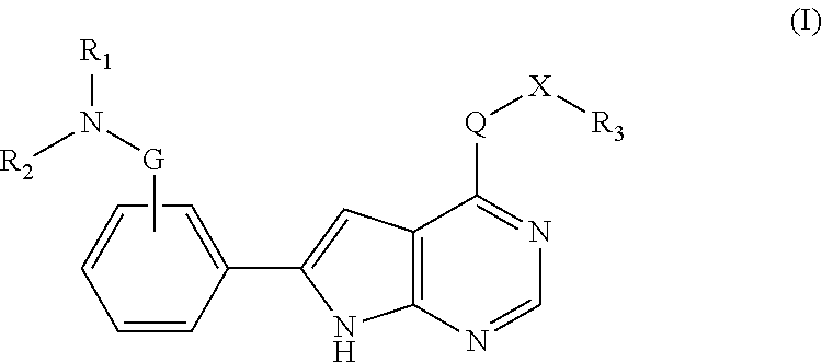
C12=C(N=CN=C1[Q][X][R3])NC(C1=CC=CC=C1)=C2.C[G]N([R2])[R1]
